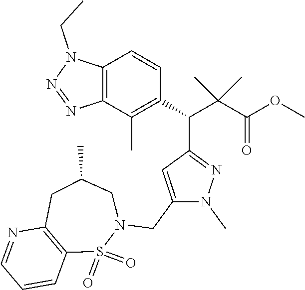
C12=C(C(C)=C(C(C(C(OC)=O)(C)C)C3=NN(C)C(CN4CC(C)CC5=C(S4(=O)=O)C=CC=N5)=C3)C=C1)N=NN2CC
